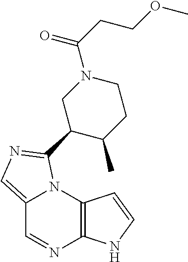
C12=CN=C(C3C(C)CCN(C(CCOC)=O)C3)N1C1=C(N=C2)NC=C1
